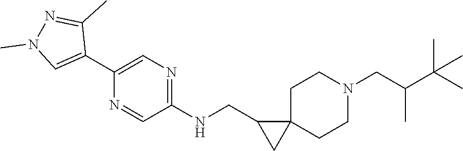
CC(C(CN1CCC2(CC1)CC2CNC1=NC=C(C2=CN(C)N=C2C)N=C1)C)(C)C
